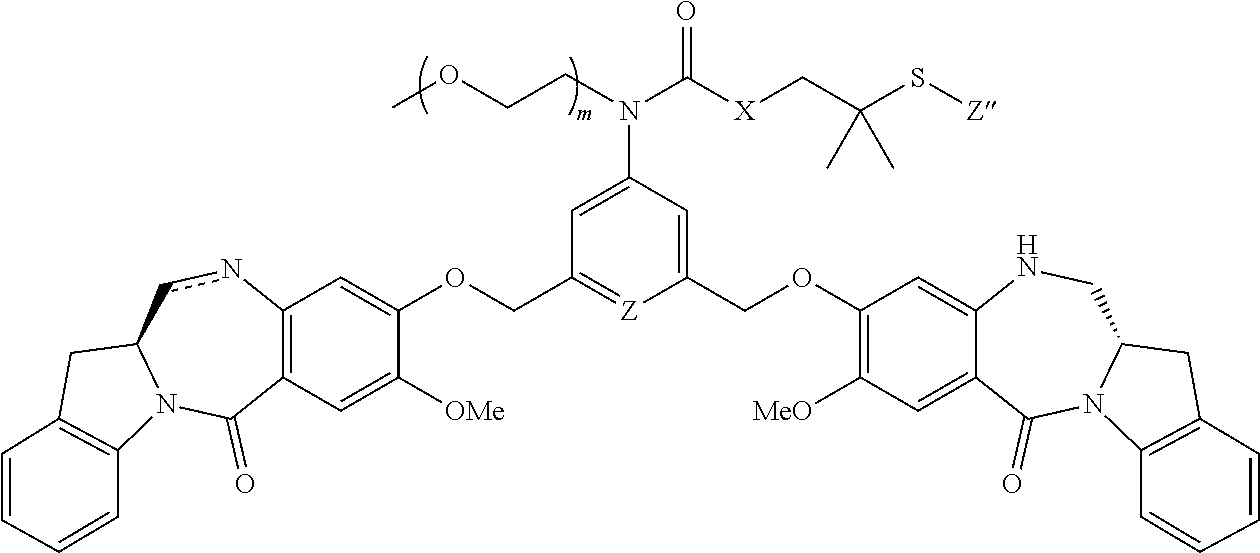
COCCN(C([X]CC(S[Z])(C)C)=O)C1=CC(COC2=CC3=C(C=C2[OMe])C(=O)N2C(cn3)CC3=C2C=CC=C3)=[Z]C(COC2=C([MeO])C=C3C(=C2)NCC2N(C3=O)C3=C(C2)C=CC=C3)=C1
